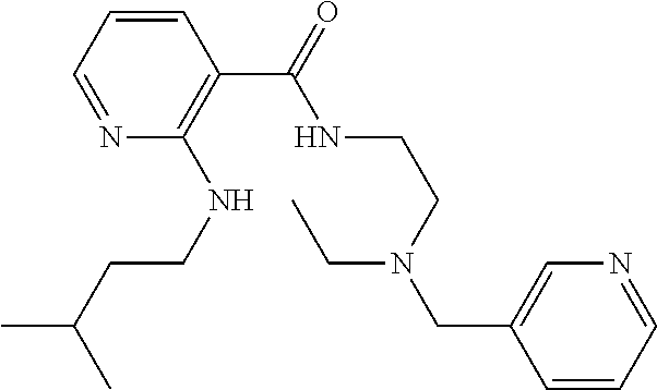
N1=CC=CC(C(NCCN(CC)CC2=CN=CC=C2)=O)=C1NCCC(C)C
